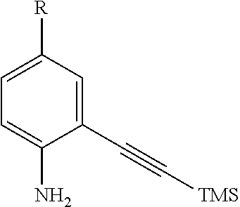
C1(C#C[TMS])=CC([R])=CC=C1N
